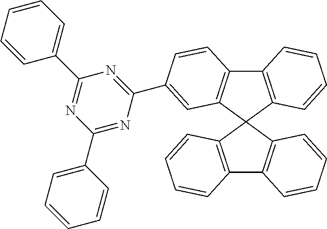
C12=C(C=CC=C1)C1(C3=C2C=CC(C2=NC(C4=CC=CC=C4)=NC(C4=CC=CC=C4)=N2)=C3)C2=C(C3=C1C=CC=C3)C=CC=C2
